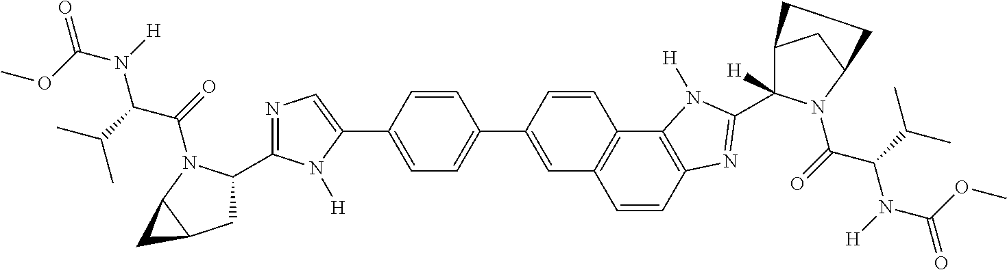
C1=CC2=C(C3=C1C=C(C1=CC=C(C4=CN=C(C5CC6C(N5C(=O)C(C(C)C)N([H])C(OC)=O)C6)N4[H])C=C1)C=C3)N([H])C(C1([H])C3CC(N1C(=O)C(C(C)C)N([H])C(OC)=O)CC3)=N2
